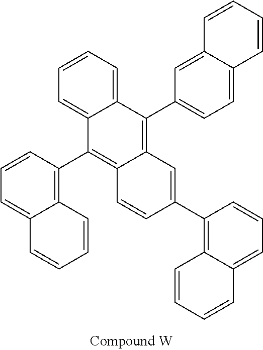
C12=CC=CC(C3=C4C(=C(C5=CC=C6C(=C5)C=CC=C6)C5=CC=CC=C35)C=C(C3=C5C(=CC=C3)C=CC=C5)C=C4)=C1C=CC=C2
